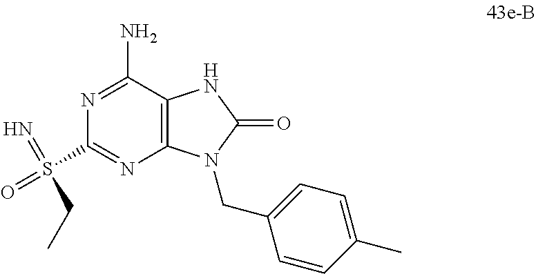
C1(N)=NC(S(=O)(=N)CC)=NC2=C1NC(=O)N2CC1=CC=C(C)C=C1
